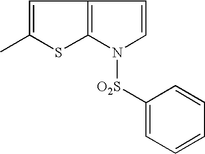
C1=C(C)SC2=C1C=CN2[O2S]C1=CC=CC=C1
